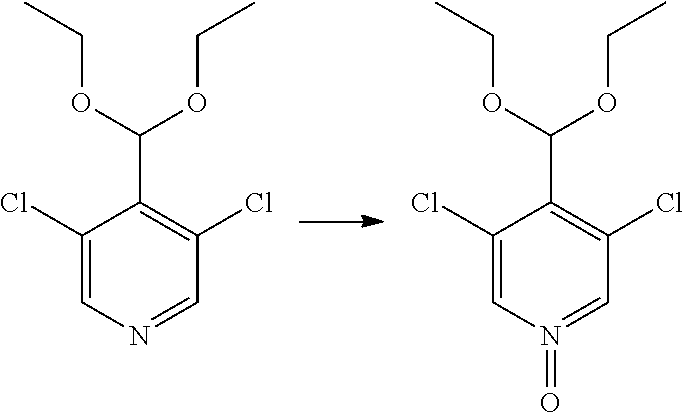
C1(Cl)=CN(=O)=CC(Cl)=C1C(OCC)OCC.C1(Cl)=CN=CC(Cl)=C1C(OCC)OCC
